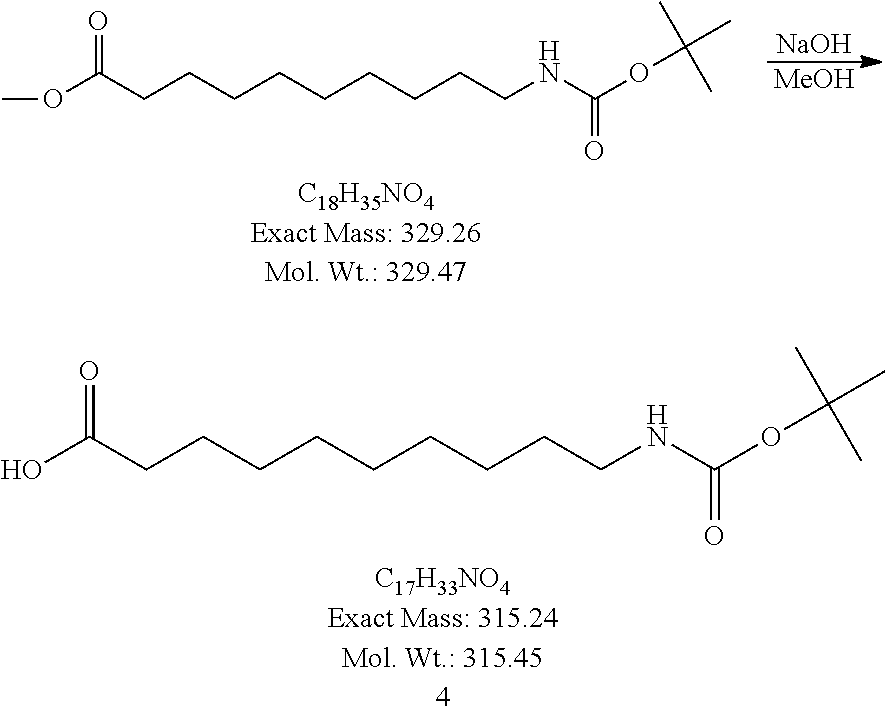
OC(CCCCCCCCCNC(OC(C)(C)C)=O)=O.O(C(CCCCCCCCCNC(OC(C)(C)C)=O)=O)C.[MeOH].[NaOH]
